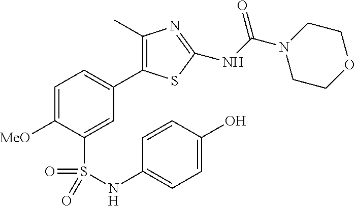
C1=C([MeO])C(S(=O)(=O)NC2=CC=C(O)C=C2)=CC(C2=C(C)N=C(NC(=O)N3CCOCC3)S2)=C1
